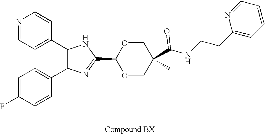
C1(C2=CC=NC=C2)=C(C2=CC=C(F)C=C2)N=C(C2OCC(C(NCCC3=CC=CC=N3)=O)(C)CO2)N1
